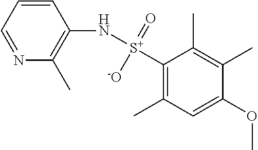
C1(N[S+](C2=C(C)C=C(OC)C(C)=C2C)(=O)[-O])=C(C)N=CC=C1
